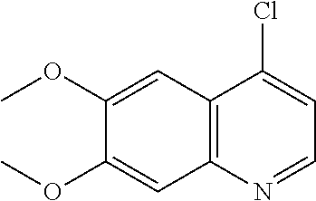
C1(OC)=CC2=C(C=C1OC)N=CC=C2Cl
